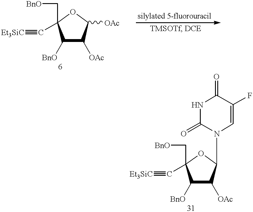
[Et3SiC]#CC1(C[BnO])C([BnO])C([OAc])C([OAc])O1.[Et3SiC]#CC1(C[BnO])C([BnO])C([OAc])C(N2C=C(F)C(=O)NC2=O)O1
